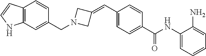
C1(=CC2=CC=C(C(NC3=CC=CC=C3N)=O)C=C2)CN(CC2=CC3=C(C=C2)C=CN3)C1
